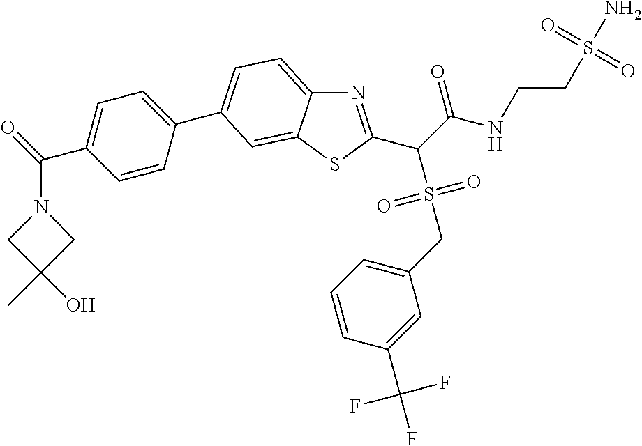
N1=C(C(C(NCCS(N)(=O)=O)=O)S(=O)(=O)CC2=CC=CC(C(F)(F)F)=C2)SC2=CC(C3=CC=C(C(=O)N4CC(C)(O)C4)C=C3)=CC=C12
